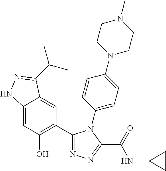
C1=C2C(=CC(C3=NN=C(C(=O)NC4CC4)N3C3=CC=C(N4CCN(C)CC4)C=C3)=C1O)C(C(C)C)=NN2
